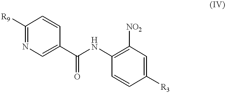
C1([R9])=NC=C(C(NC2=C([NO2])C=C([R3])C=C2)=O)C=C1
